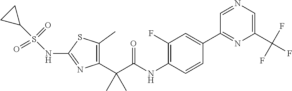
C1(C)=C(C(C(NC2=C(F)C=C(C3=NC(C(F)(F)F)=CN=C3)C=C2)=O)(C)C)N=C(NS(C2CC2)(=O)=O)S1
